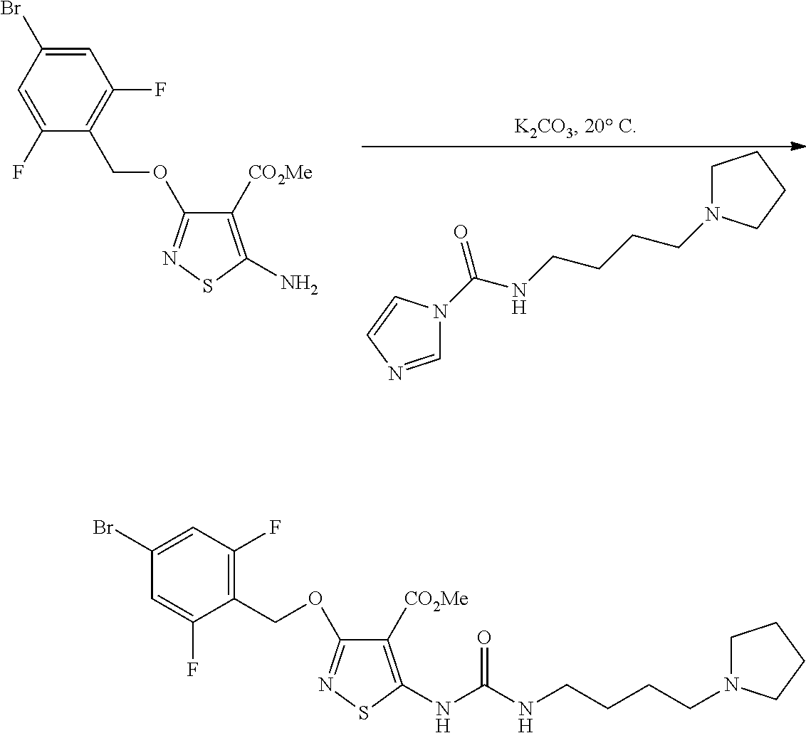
C1N(CCCCNC(=O)N2C=NC=C2)CCC1.C1([CO2Me])=C(N)SN=C1OCC1=C(F)C=C(Br)C=C1F.C1N(CCCCNC(NC2=C([CO2Me])C(OCC3=C(F)C=C(Br)C=C3F)=NS2)=O)CCC1
